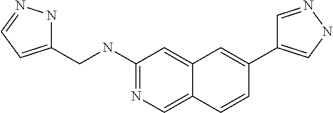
C1=CC2=CN=C(NCC3=CC=NN3)C=C2C=C1C1=CNN=C1
